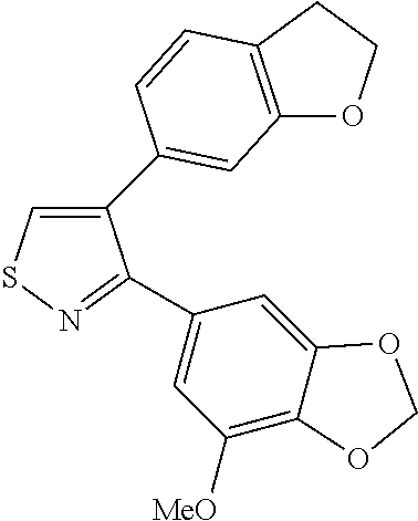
C1(C2=CC3=C(CCO3)C=C2)=CSN=C1C1=CC([MeO])=C2C(=C1)OCO2
